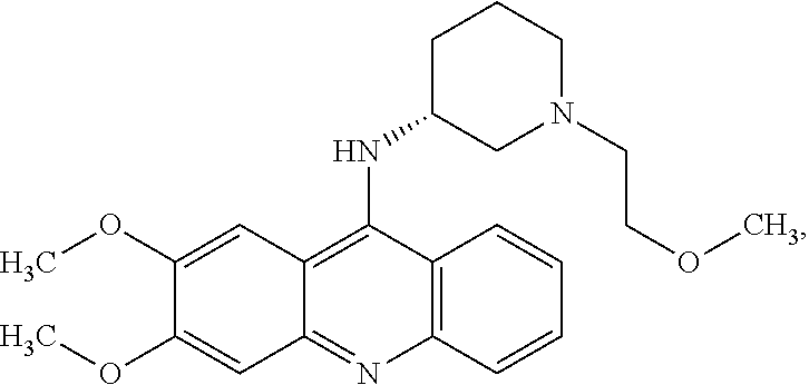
C12=C(C=CC=C1)N=C1C(=C2NC2CN(CCOC)CCC2)C=C(OC)C(OC)=C1
